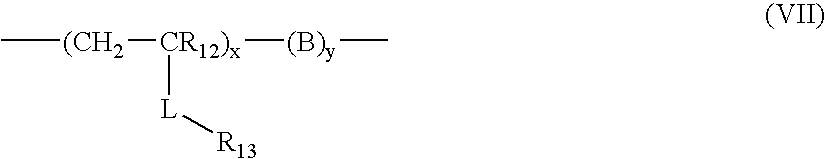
C[(CH2][CR12)x]([(B)y]C)[L][R13]
